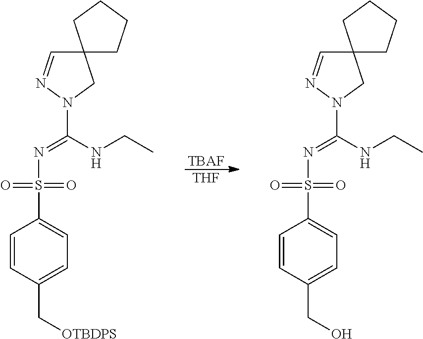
[TBAF].[THF].C1=CC(C[OTBDPS])=CC=C1S(N=C(NCC)N1N=CC2(C1)CCCC2)(=O)=O.C1=CC(CO)=CC=C1S(N=C(NCC)N1N=CC2(C1)CCCC2)(=O)=O
